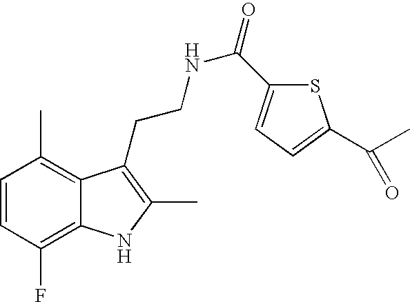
C1=CC(F)=C2C(=C1C)C(CCNC(=O)C1=CC=C(C(C)=O)S1)=C(C)N2
